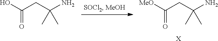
OC(CC(N)(C)C)=O.[X].[MeO]C(CC(N)(C)C)=O
